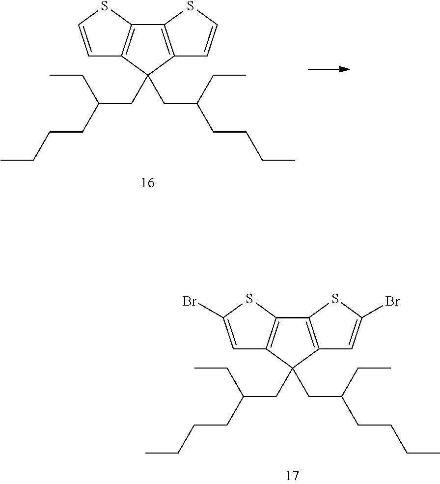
C1=C(Br)SC2=C1C(CC(CC)CCCC)(CC(CC)CCCC)C1=C2SC(Br)=C1.C1=CSC2=C1C(CC(CC)CCCC)(CC(CC)CCCC)C1=C2SC=C1
